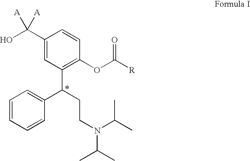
C1(C(O)([A])[A])=CC(C(CCN(C(C)C)C(C)C)C2=CC=CC=C2)=C(OC([R])=O)C=C1
